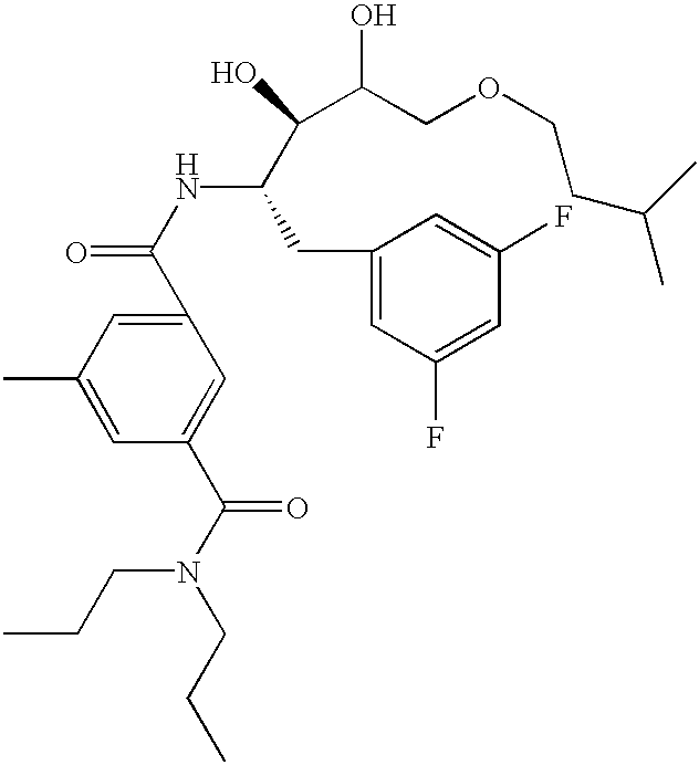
C1(C(NC(CC2=CC(F)=CC(F)=C2)C(C(O)COCCC(C)C)O)=O)=CC(C)=CC(C(N(CCC)CCC)=O)=C1
